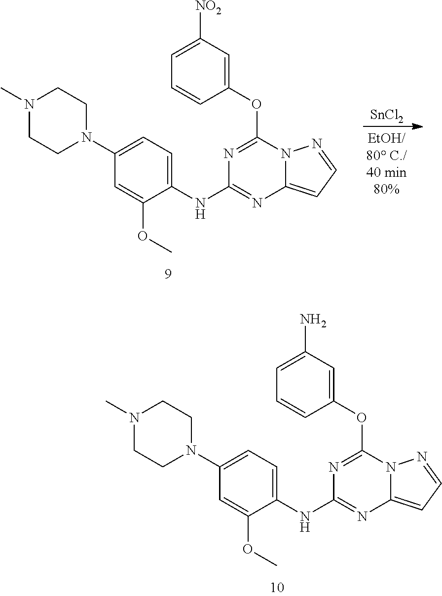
C1=C([NO2])C=C(OC2=NC(NC3=CC=C(N4CCN(C)CC4)C=C3OC)=NC3=CC=NN23)C=C1.[SnCl2].C1=C(N)C=C(OC2=NC(NC3=CC=C(N4CCN(C)CC4)C=C3OC)=NC3=CC=NN23)C=C1
